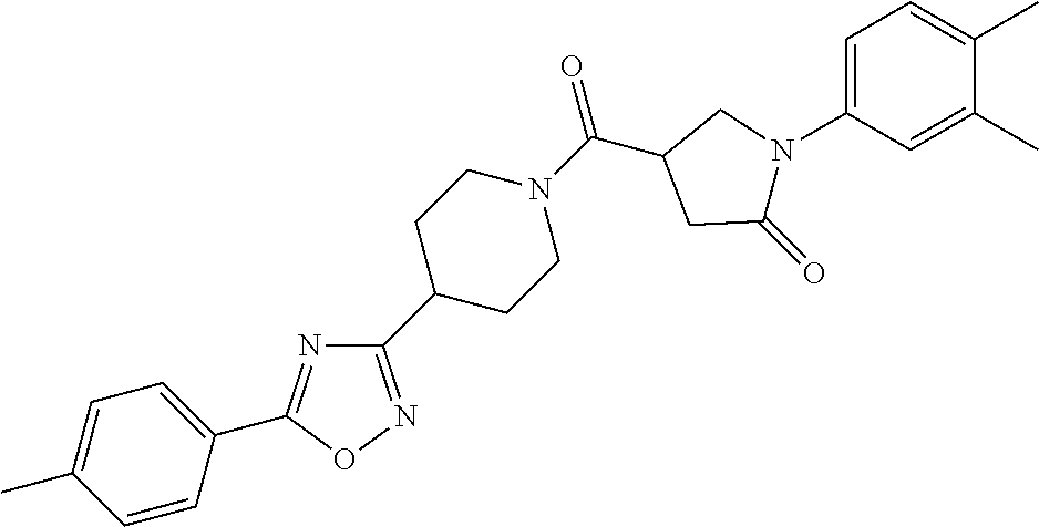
N1=C(C2=CC=C(C)C=C2)ON=C1C1CCN(C(=O)C2CC(=O)N(C3=CC=C(C)C(C)=C3)C2)CC1
